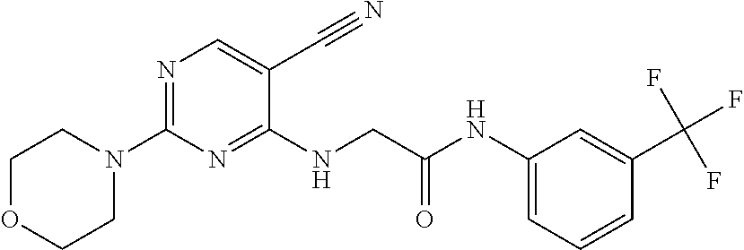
N1=C(N2CCOCC2)N=C(NCC(NC2=CC=CC(C(F)(F)F)=C2)=O)C(C#N)=C1
